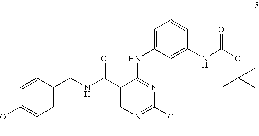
C1(OC)=CC=C(CNC(C2=CN=C(Cl)N=C2NC2=CC=CC(NC(OC(C)(C)C)=O)=C2)=O)C=C1
